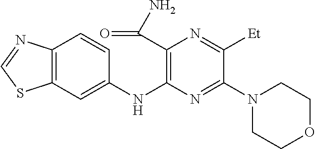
C1(NC2=C(C(N)=O)N=C([Et])C(N3CCOCC3)=N2)=CC2=C(C=C1)N=CS2
